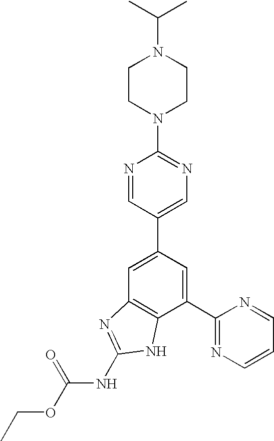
N1=CC(C2=CC3=C(C(C4=NC=CC=N4)=C2)NC(NC(OCC)=O)=N3)=CN=C1N1CCN(C(C)C)CC1
